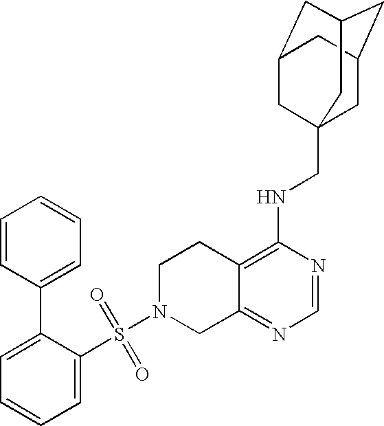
C12=C(NCC34CC5CC(CC(C3)C5)C4)N=CN=C1CN(S(=O)(=O)C1=CC=CC=C1C1=CC=CC=C1)CC2
